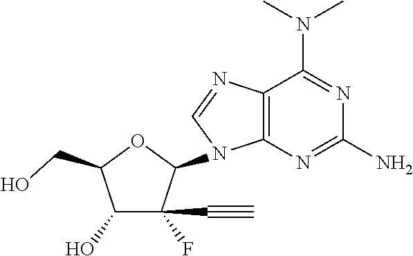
C12=C(N=C(N)N=C1N(C)C)N(C1C(F)(C#C)C(O)C(CO)O1)C=N2
